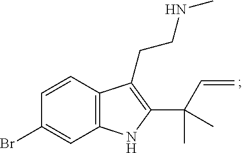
C1=CC2=C(C=C1Br)NC(C(C=C)(C)C)=C2CCNC
